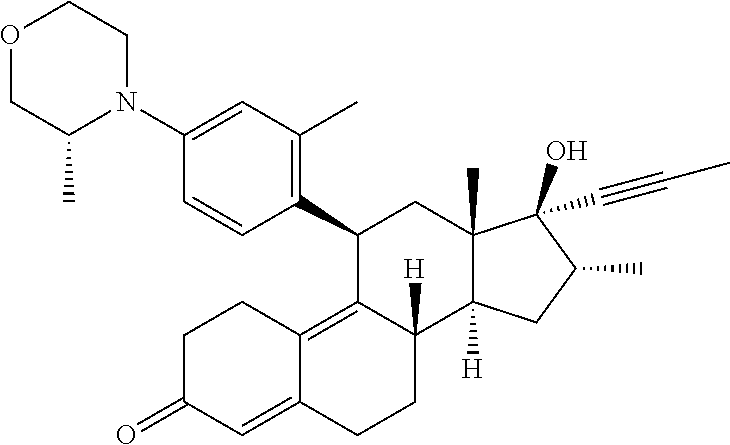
C1(N2CCOCC2C)=CC(C)=C(C2C3=C4C(=CC(=O)CC4)CCC3([H])C3([H])C(C)(C2)C(O)(C#CC)C(C)C3)C=C1
